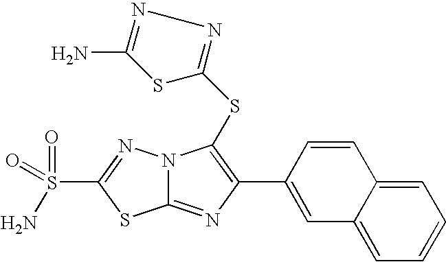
C12=NC(C3=CC4=CC=CC=C4C=C3)=C(SC3=NN=C(N)S3)N1N=C(S(=O)(=O)N)S2
